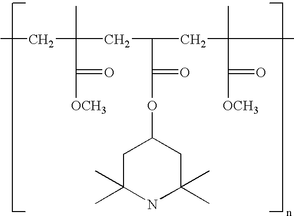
CCC(CC(CC(C)(C)C(=O)[OCH3])C(=O)OC1CC(C)(C)NC(C)(C)C1)(C)C([OCH3])=O
